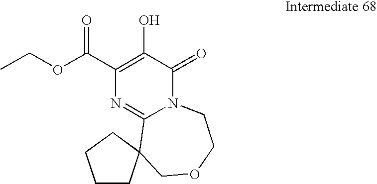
C1(C(OCC)=O)=C(O)C(=O)N2C(=N1)C1(COCC2)CCCC1
